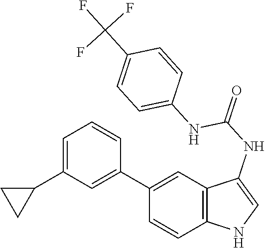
C12=C(C=C(C3=CC(C4CC4)=CC=C3)C=C1)C(NC(=O)NC1=CC=C(C(F)(F)F)C=C1)=CN2
